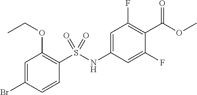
C1(S(NC2=CC(F)=C(C(OC)=O)C(F)=C2)(=O)=O)=C(OCC)C=C(Br)C=C1
